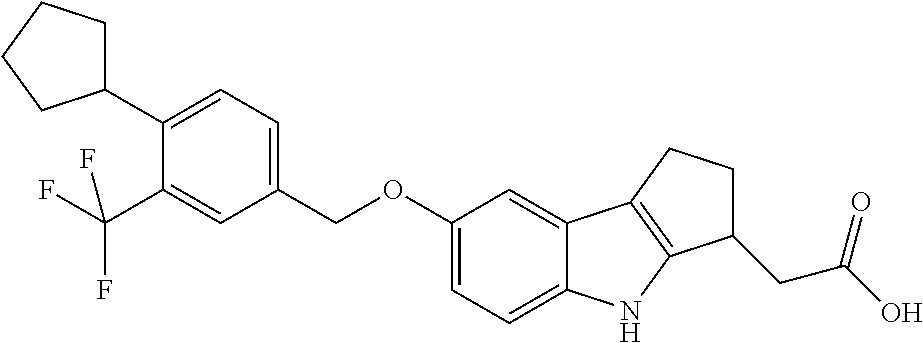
C1=C(C2CCCC2)C(C(F)(F)F)=CC(COC2=CC=C3C(=C2)C2=C(N3)C(CC(O)=O)CC2)=C1
